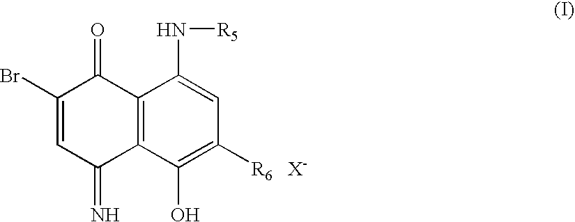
C12=C(C(O)=C([R6])C=C1N[R5])C(=N)C=C(Br)C2=O
